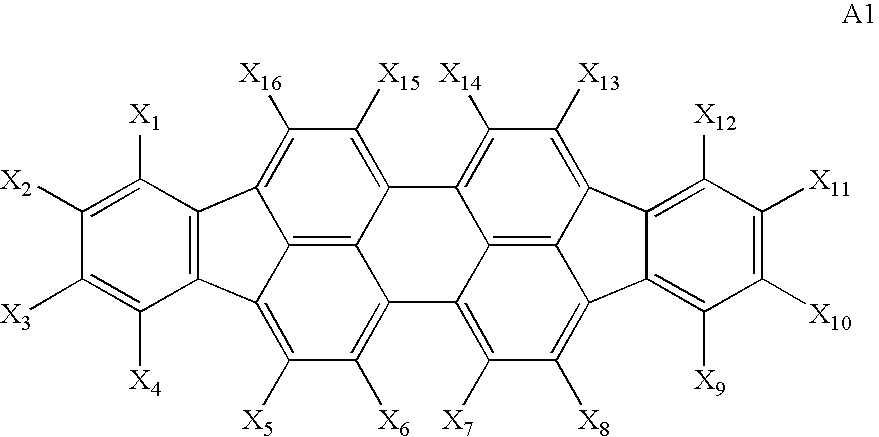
C12=C3C4=C([X16])C([X15])=C1C1=C([X14])C([X13])=C5C6=C1C(=C([X7])C([X8])=C6C1=C([X9])C([X10])=C([X11])C([X12])=C15)C2=C([X6])C([X5])=C3C1=C4C([X1])=C([X2])C([X3])=C1[X4]
